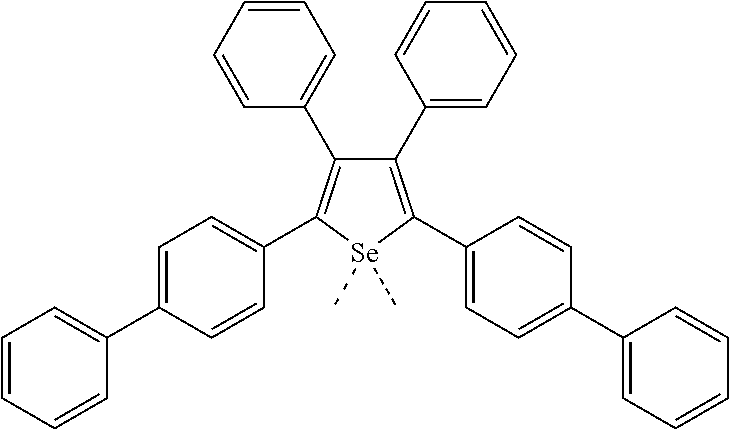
C1(C2=CC=CC=C2)=C(C2=CC=C(C3=CC=CC=C3)C=C2)[Se](C)(C)C(C2=CC=C(C3=CC=CC=C3)C=C2)=C1C1=CC=CC=C1
